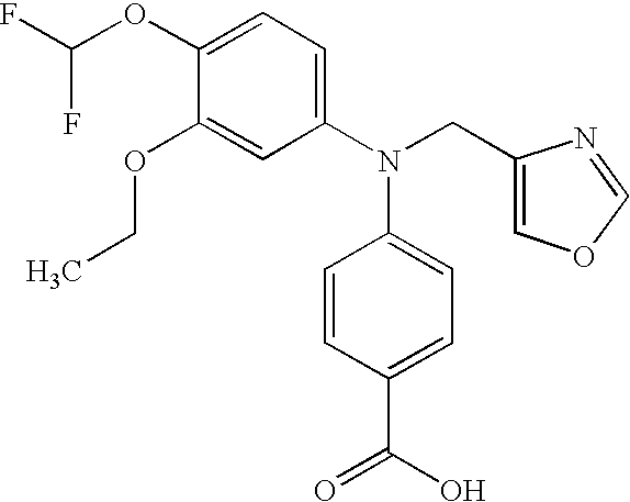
C1(OC(F)F)=CC=C(N(CC2=COC=N2)C2=CC=C(C(O)=O)C=C2)C=C1OCC
